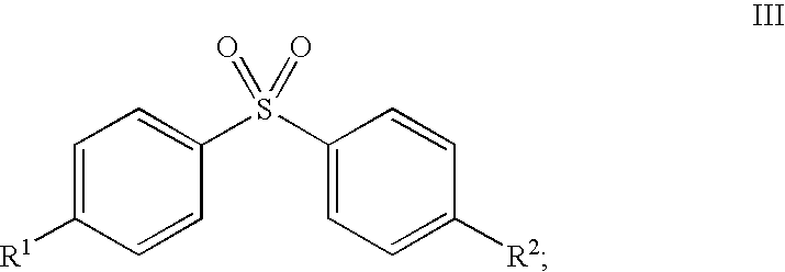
C1([R1])=CC=C(S(C2=CC=C([R2])C=C2)(=O)=O)C=C1
